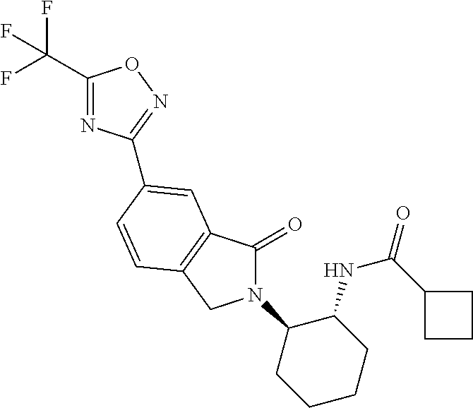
C1(C(F)(F)F)=NC(C2=CC3=C(CN(C4CCCCC4NC(C4CCC4)=O)C3=O)C=C2)=NO1
